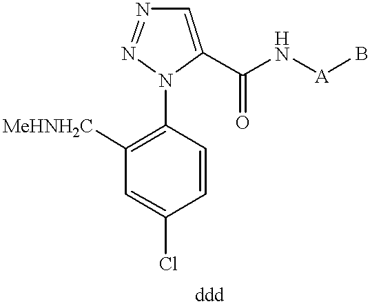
C1=CC(N2C(C(N[A]B)=O)=CN=N2)=C([MeHNH2C])C=C1Cl
